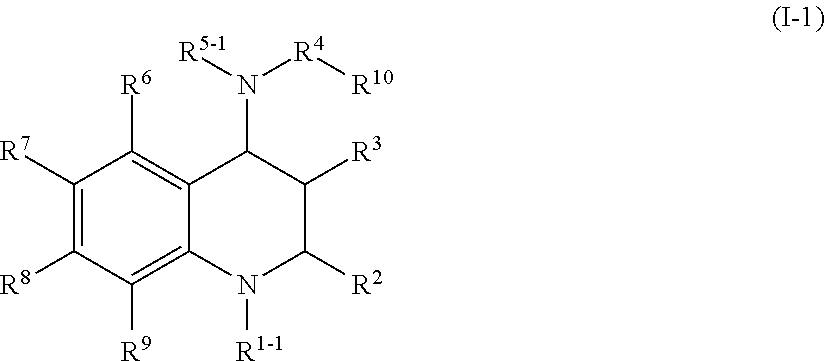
C1([R7])=C([R8])C([R9])=C2C(=C1[R6])C(N([R4][R10])[R5-1])C([R3])C([R2])N2[R1-1]
